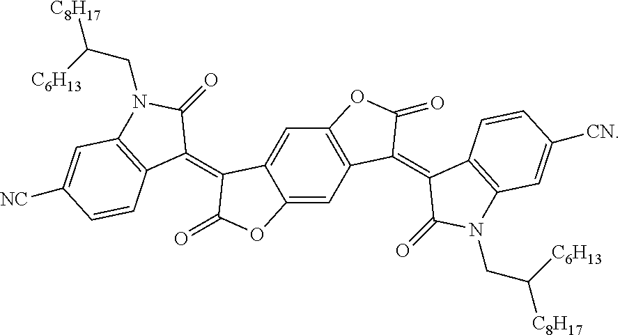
C12=CC3=C(C=C1C(=C1C(=O)N(CC([C8H17])[C6H13])C4=C1C=CC([NC])=C4)C(=O)O2)OC(=O)C3=C1C(=O)N(CC([C8H17])[C6H13])C2=C1C=CC([CN])=C2
